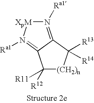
N1([Ra1])=C2C(=N([Ra1])[XpM]1)C([R11])([R12])[(CH2)n]C2([R13])[R14]
